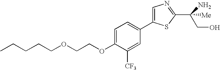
C(CCCOCCOC1=CC=C(C2=CN=C(C(N)(CO)[Me])S2)C=C1[CF3])C
